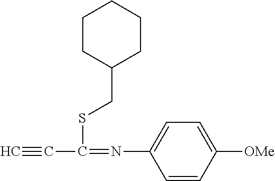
C#CC(SCC1CCCCC1)=NC1=CC=C([OMe])C=C1
